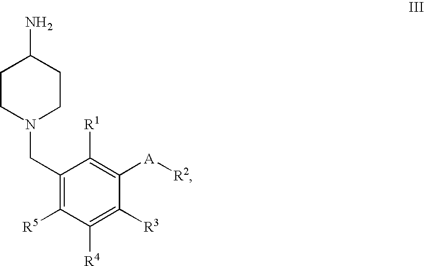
C1CN(CC2=C([R5])C([R4])=C([R3])C([A][R2])=C2[R1])CCC1N
